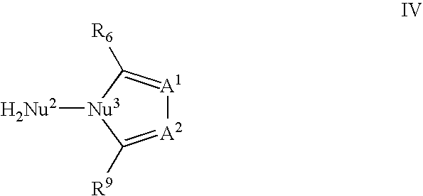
[A2]1=C([R9])[Nu3]([H2Nu2])C([R6])=[A1]1
